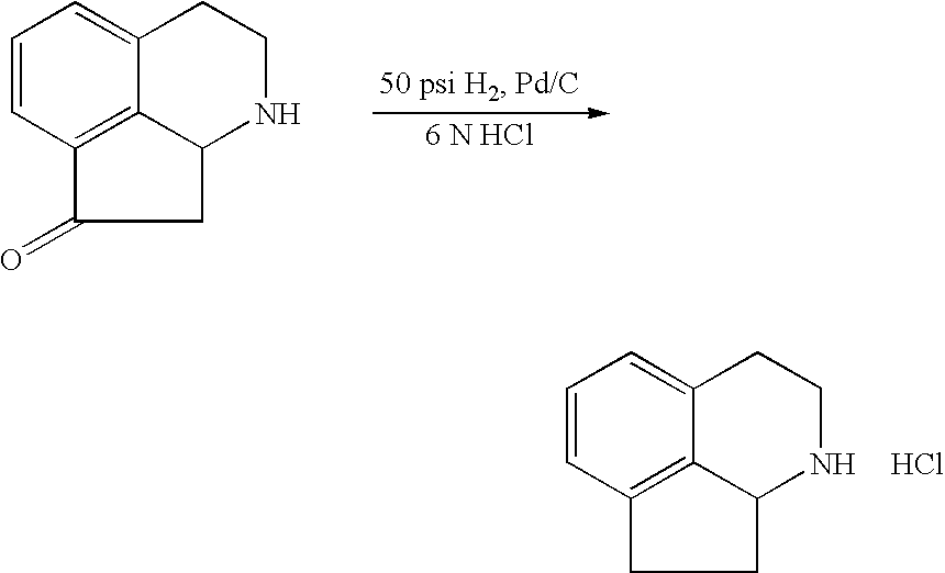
C1=CC2=C3C(=C1)CCNC3CC2=O.C1=CC2=C3C(=C1)CCNC3CC2.Cl
